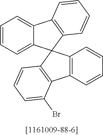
C12=C(C=CC=C1)C1=C(C=CC=C1Br)C21C2=CC=CC=C2C2=C1C=CC=C2
